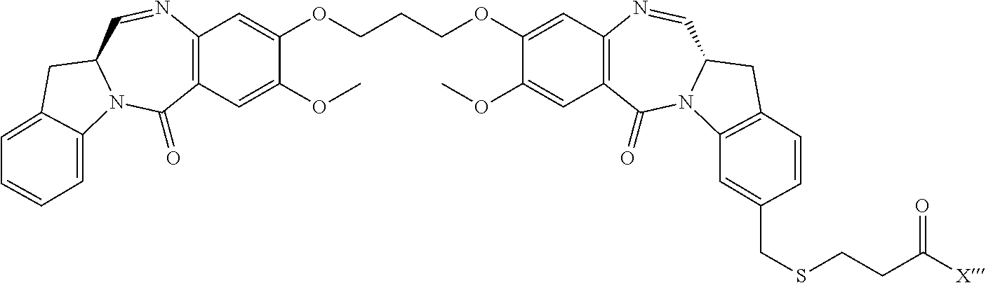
C12=C(C=C(OC)C(OCCCOC3=CC4=C(C=C3OC)C(=O)N3C(C=N4)CC4=C3C=C(CSCCC([X])=O)C=C4)=C1)C(=O)N1C(C=N2)CC2=CC=CC=C12
